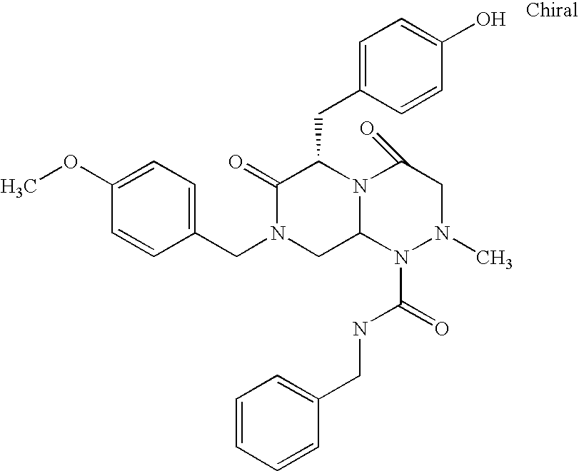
C1=C(OC)C=CC(CN2CC3N(C(CC4=CC=C(O)C=C4)C2=O)C(=O)CN(C)N3C(NCC2=CC=CC=C2)=O)=C1
